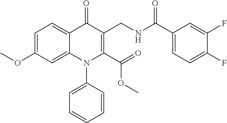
C1=C(OC)C=C2C(=C1)C(=O)C(CNC(C1=CC=C(F)C(F)=C1)=O)=C(C(=O)OC)N2C1=CC=CC=C1
